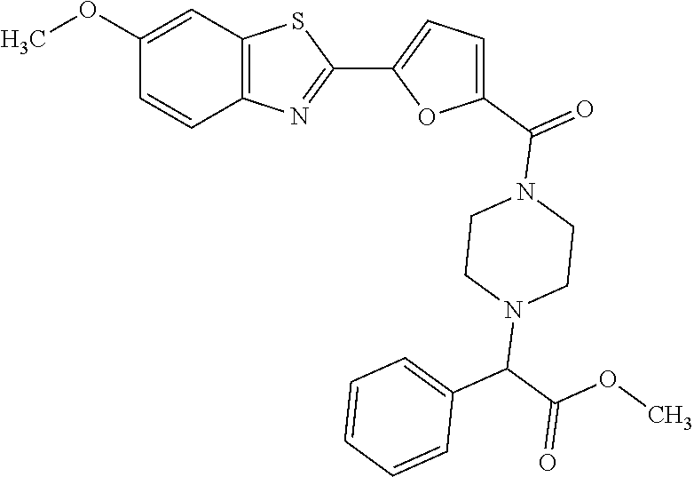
C1(OC)=CC2=C(C=C1)N=C(C1=CC=C(C(=O)N3CCN(C(C(OC)=O)C4=CC=CC=C4)CC3)O1)S2
